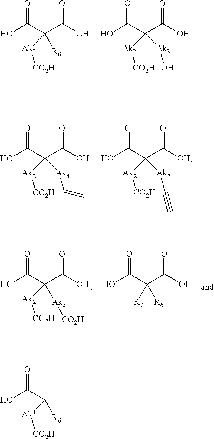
OC(=O)C(C([OH])=O)([R6])[Ak2][CO2H].OC(=O)C(C([OH])=O)([Ak3]O)[Ak2][CO2H].OC(=O)C(C([OH])=O)([Ak4]C=C)[Ak2][CO2H].OC(=O)C(C([OH])=O)([Ak5]C#C)[Ak2][CO2H].OC(=O)C(C(O)=O)([Ak6][CO2H])[Ak2][CO2H].OC(=O)C(C(O)=O)([R6])[R7].OC(=O)C([R6])[Ak1][CO2H]
